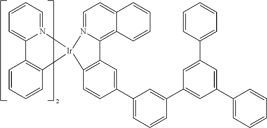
C12=C3C(=CC=N1[Ir]1(C4=C2C=C(C2=CC=CC(C5=CC(C6=CC=CC=C6)=CC(C6=CC=CC=C6)=C5)=C2)C=C4)N2=CC=CC=C2C2=C1C=CC=C2)C=CC=C3
